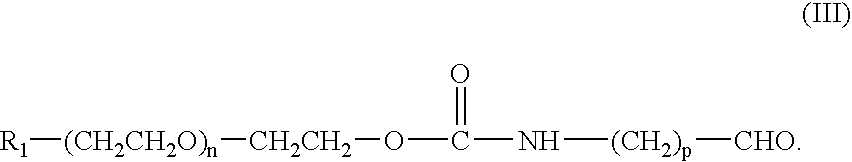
[R1][(CH2CH2O)n][CH2CH2]OC(N[(CH2)p][CHO])=O
